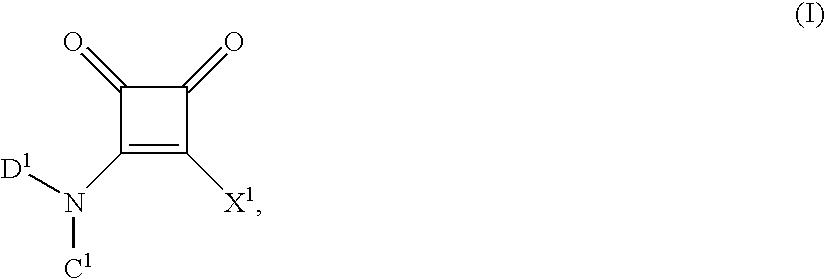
C1(=O)C(N([C1])[D1])=C([X1])C1=O
